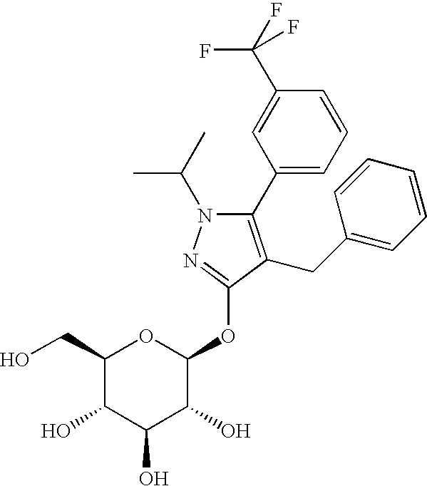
N1(C(C)C)C(C2=CC=CC(C(F)(F)F)=C2)=C(CC2=CC=CC=C2)C(OC2OC(CO)C(O)C(O)C2O)=N1
